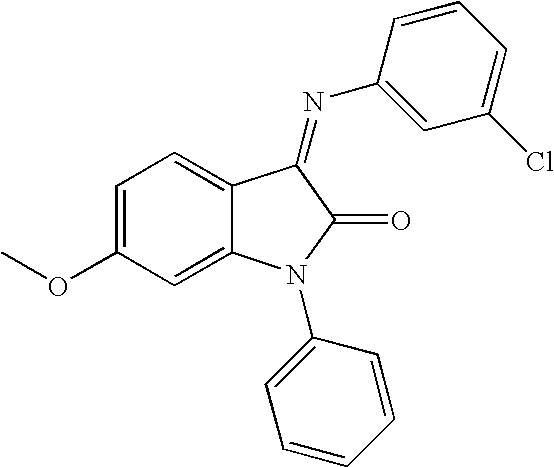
C1=C(OC)C=C2C(=C1)C(=NC1=CC(Cl)=CC=C1)C(=O)N2C1=CC=CC=C1
